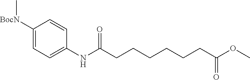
C1([BocN]C)=CC=C(NC(CCCCCCC(OC)=O)=O)C=C1
